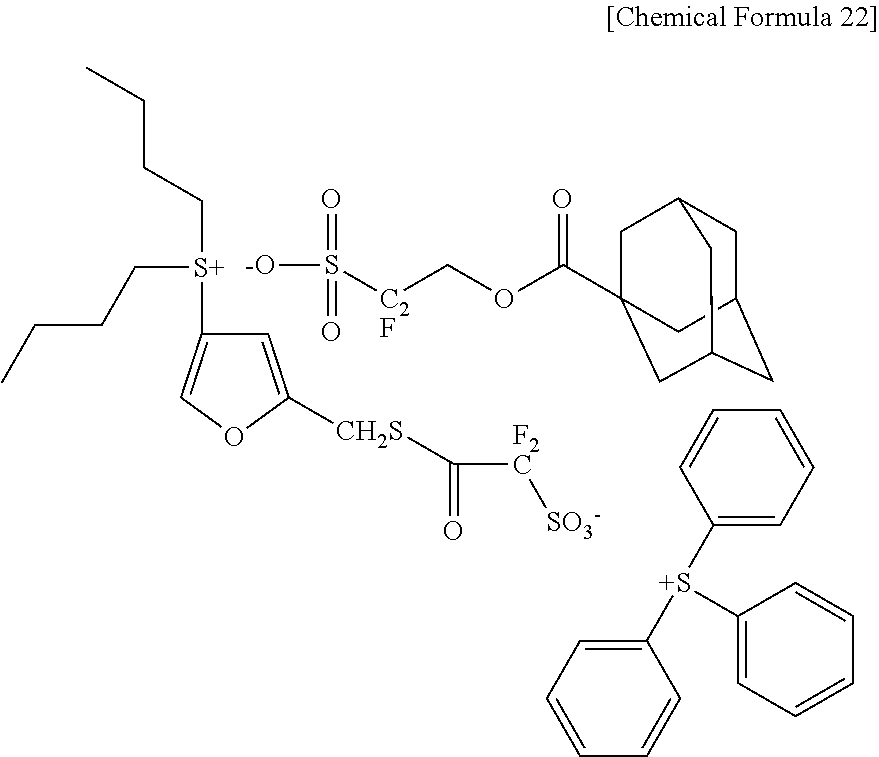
[-O]S([C2F]COC(=O)C12CC3CC(CC(C1)C3)C2)(=O)=O.C1=C([CH2S]C([F2C][SO3-])=O)OC=C1[S+](CCCC)CCCC.C1([S+](C2=CC=CC=C2)C2=CC=CC=C2)=CC=CC=C1
